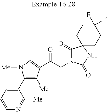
C1=CC=C(C2=C([Me])C(C(CN3C(=O)C4(NC3=O)CCC(F)(F)CC4)=O)=CN2[Me])C([Me])=N1
